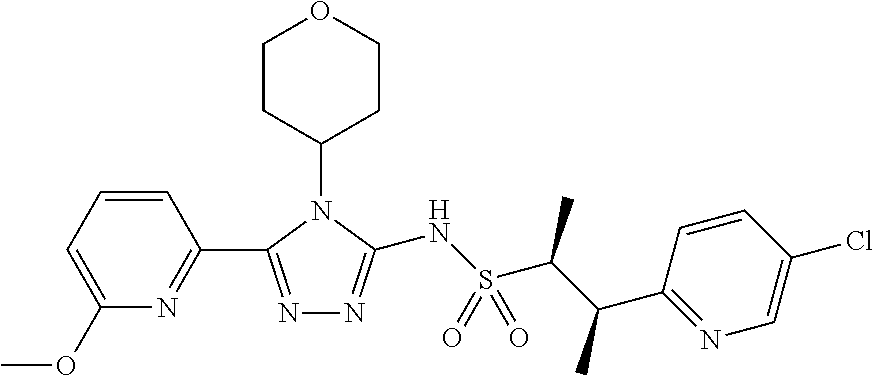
C1CC(N2C(C3=NC(OC)=CC=C3)=NN=C2NS(C(C(C2=NC=C(Cl)C=C2)C)C)(=O)=O)CCO1
